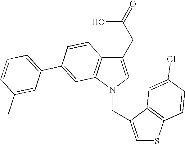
C1(CC(O)=O)=CN(CC2=CSC3=C2C=C(Cl)C=C3)C2=C1C=CC(C1=CC=CC(C)=C1)=C2
